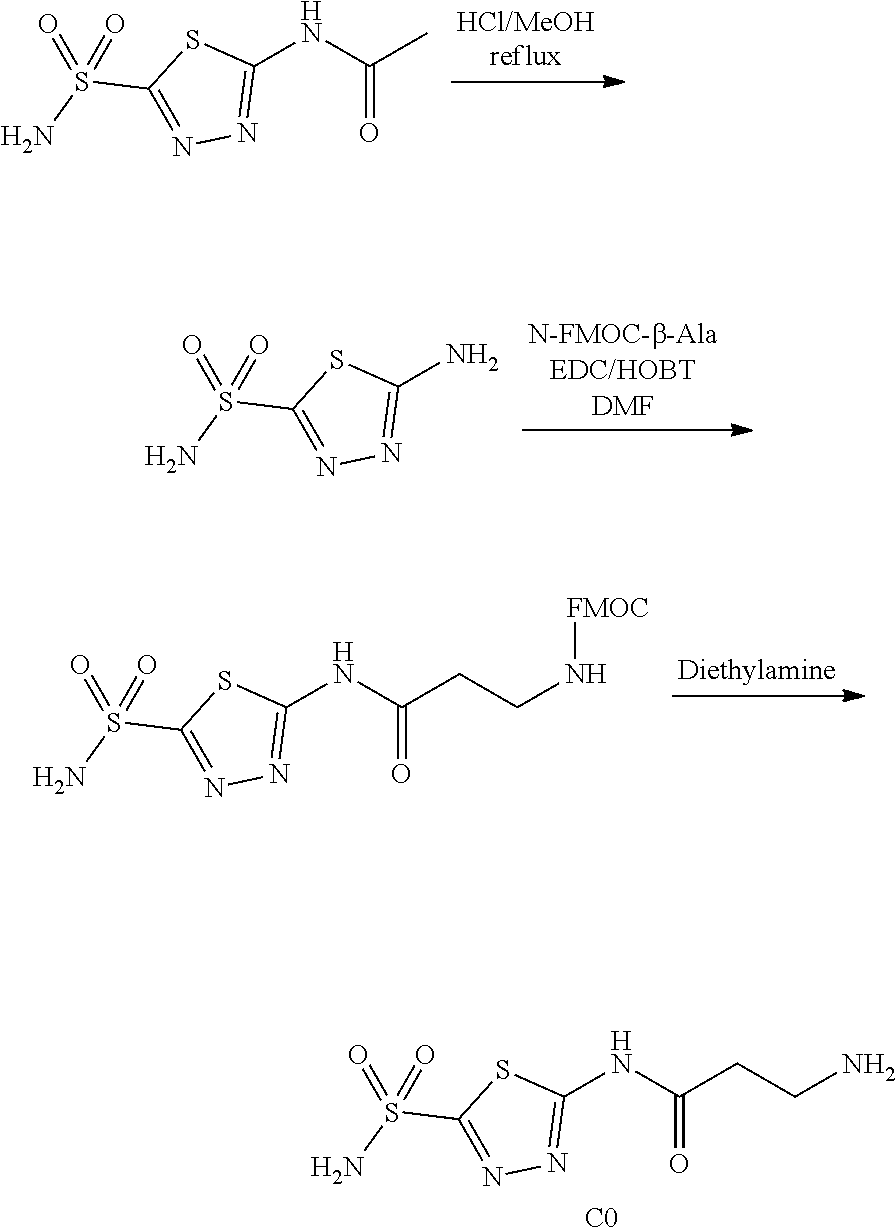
C1(NC(C)=O)=NN=C(S(N)(=O)=O)S1.C1(N)=NN=C(S(N)(=O)=O)S1.C1(NC(CCN[FMOC])=O)=NN=C(S(N)(=O)=O)S1.C1(NC(CCN)=O)=NN=C(S(N)(=O)=O)S1.[C0]
